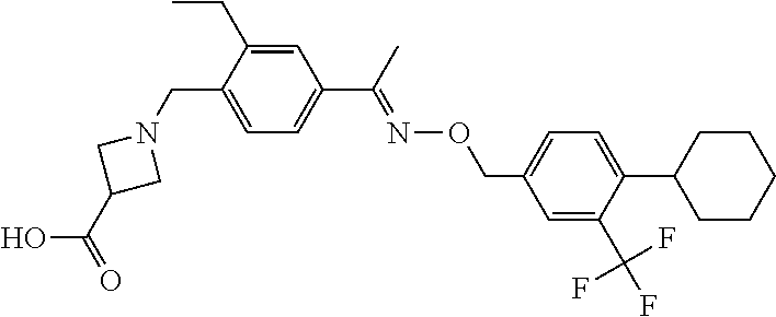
C1=C(CC)C(CN2CC(C(=O)O)C2)=CC=C1C(C)=NOCC1=CC=C(C2CCCCC2)C(C(F)(F)F)=C1
